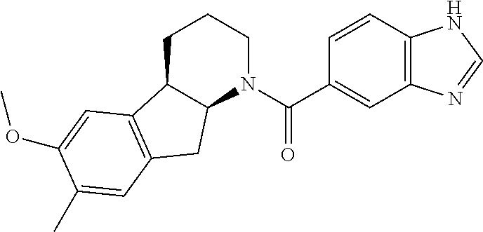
C1C2C(N(C(C3=CC4=C(C=C3)NC=N4)=O)CC1)CC1=C2C=C(OC)C(C)=C1
